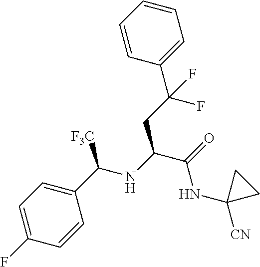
C1=CC=C(C(CC(C(=O)NC2([CN])CC2)NC(C2=CC=C(F)C=C2)[F3C])(F)F)C=C1
